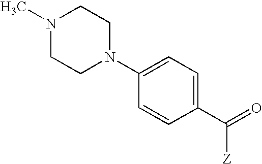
N1(C)CCN(C2=CC=C(C(=O)[Z])C=C2)CC1
